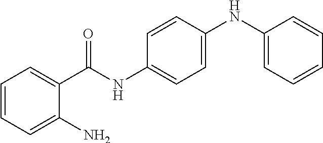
C1(NC2=CC=C(NC(C3=CC=CC=C3N)=O)C=C2)=CC=CC=C1
